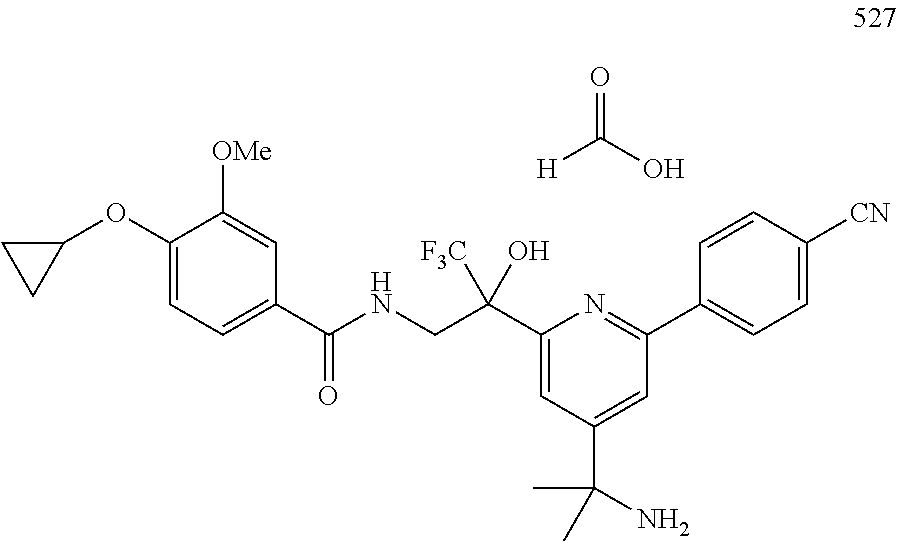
C1(C(NCC(C2=CC(C(C)(N)C)=CC(C3=CC=C([CN])C=C3)=N2)([F3C])O)=O)=CC=C(OC2CC2)C([OMe])=C1.[H]C(O)=O
